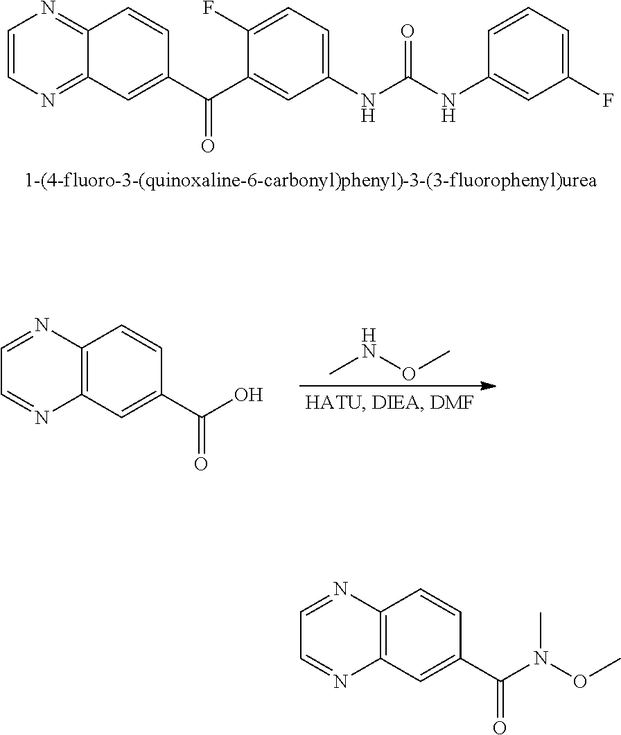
C1=CN=C2C(=N1)C=CC(C(C1=CC(NC(NC3=CC(F)=CC=C3)=O)=CC=C1F)=O)=C2.CNOC.C1=NC2=C(N=C1)C=C(C(O)=O)C=C2.C1=NC2=C(N=C1)C=C(C(N(OC)C)=O)C=C2
